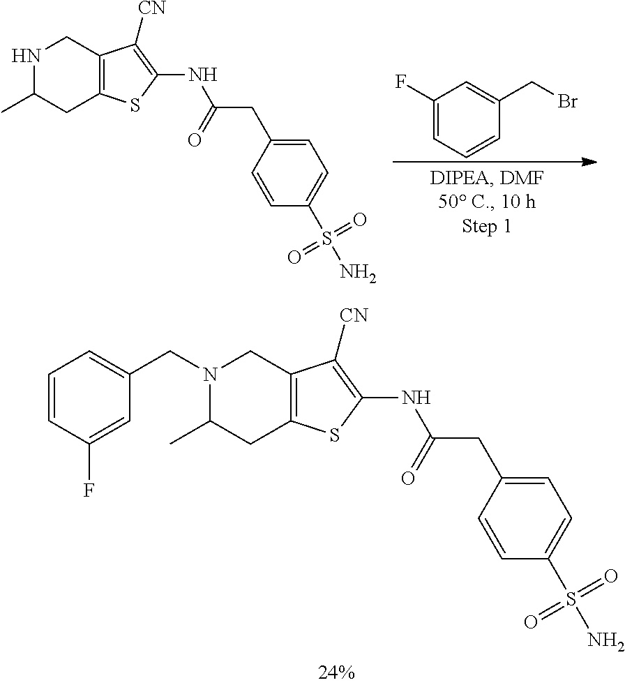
N1(CC2=CC=CC(F)=C2)C(C)CC2=C(C1)C([CN])=C(NC(CC1=CC=C(S(=O)(N)=O)C=C1)=O)S2.N1C(C)CC2=C(C1)C([CN])=C(NC(CC1=CC=C(S(=O)(N)=O)C=C1)=O)S2.C1(F)=CC=CC(CBr)=C1
